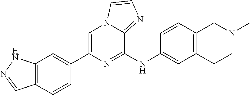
C1(C2=CC3=C(C=C2)C=NN3)=CN2C(=NC=C2)C(NC2=CC3=C(C=C2)CN(C)CC3)=N1
